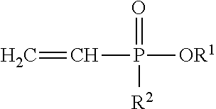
C(P(=O)([OR1])[R2])=C
